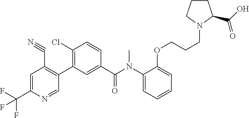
C1=C(C(F)(F)F)N=CC(C2=C(Cl)C=CC(C(N(C3=CC=CC=C3OCCCN3CCCC3C(O)=O)C)=O)=C2)=C1C#N
